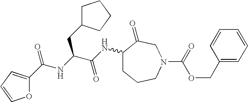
C(C1=CC=CO1)(NC(C(NC1CCCN(C(=O)OCC2=CC=CC=C2)CC1=O)=O)CC1CCCC1)=O
